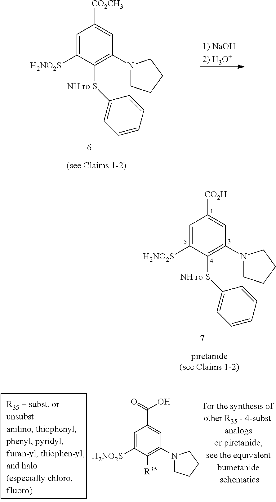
C1=C([H2NO2S])C([NH ro S]C2=CC=CC=C2)=C(N2CCCC2)C=C1[CO2CH3].C1=C([H2NO2S])C([NH ro S]C2=CC=CC=C2)=C(N2CCCC2)C=C1[CO2H].C1=C([H2NO2S])C([R35])=C(N2CCCC2)C=C1C(=O)O
